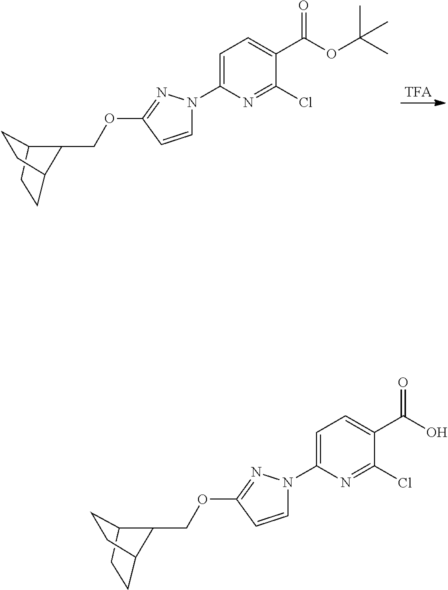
C1CC2CCC1C2COC1=NN(C2=CC=C(C(OC(C)(C)C)=O)C(Cl)=N2)C=C1.C1CC2CCC1C2COC1=NN(C2=CC=C(C(O)=O)C(Cl)=N2)C=C1
